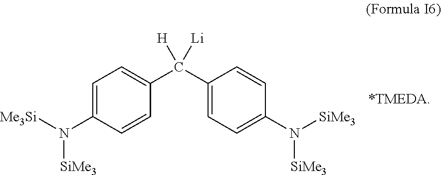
C1=C(N([Me3Si])[SiMe3])C=CC(C(C2=CC=C(N([SiMe3])[SiMe3])C=C2)([H])[Li])=C1
